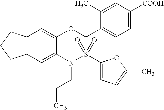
C12=C(C=C(N(CCC)S(C3=CC=C(C)O3)(=O)=O)C(OCC3=CC=C([COOH])C=C3C)=C1)CCC2
